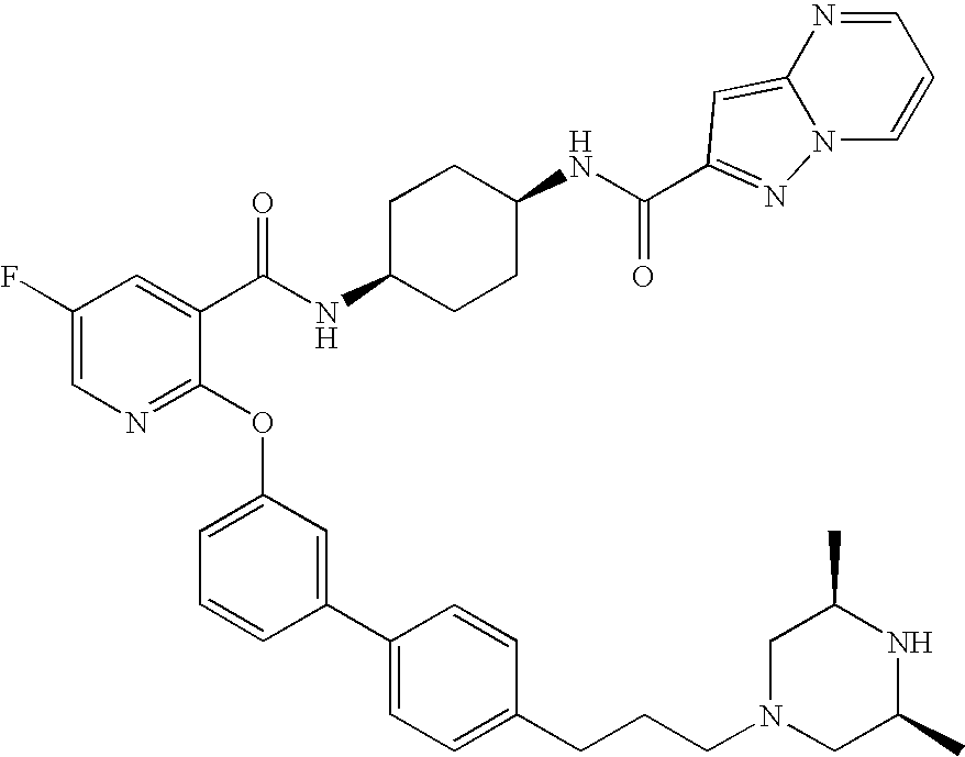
C1(F)=CN=C(OC2=CC=CC(C3=CC=C(CCCN4CC(C)NC(C)C4)C=C3)=C2)C(C(NC2CCC(NC(=O)C3=NN4C=CC=NC4=C3)CC2)=O)=C1
